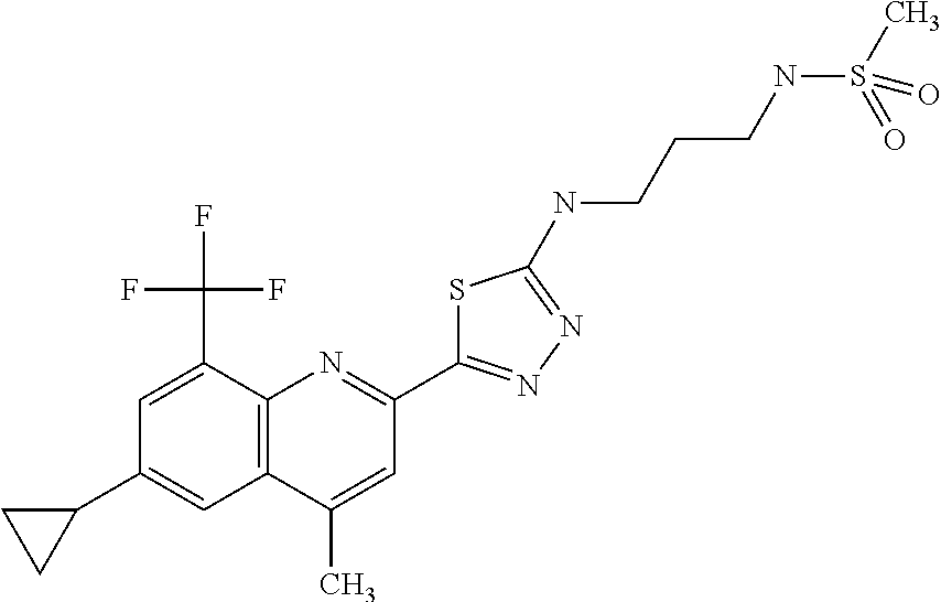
C1(C)=CC(C2=NN=C(NCCCNS(C)(=O)=O)S2)=NC2=C1C=C(C1CC1)C=C2C(F)(F)F
